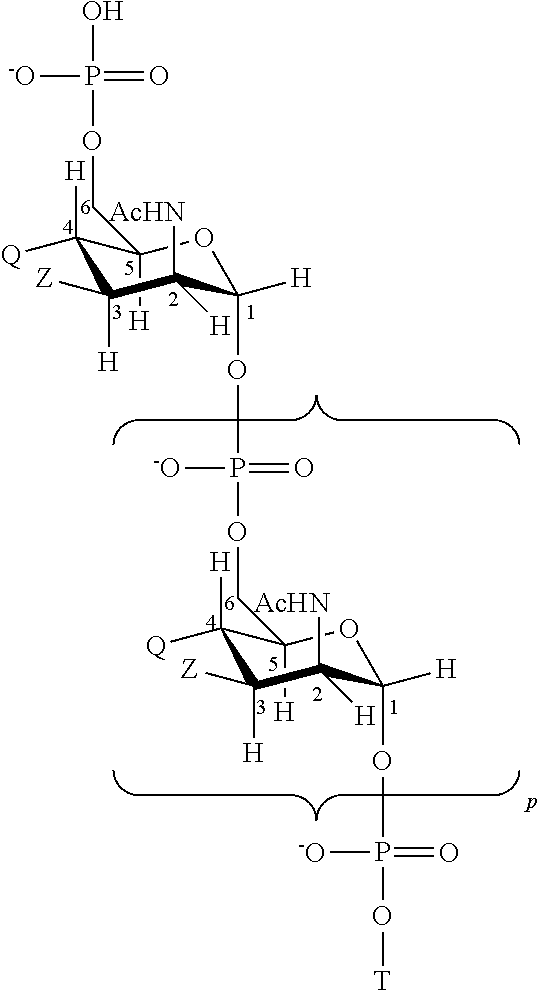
C1(COP(=O)([-O])O)([H])C([H])([Q])C([Z])([H])C([AcHN])([H])C([H])(OP(=O)([-O])OCC2([H])C([H])([Q])C([Z])([H])C([AcHN])([H])C([H])(OP(O[T])(=O)[-O])O2)O1
